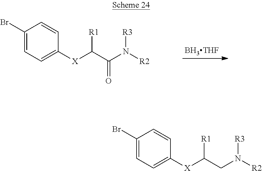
C1(Br)=CC=C([X]C(CN([R2])[R3])[R1])C=C1.C1(Br)=CC=C([X]C(C(N([R2])[R3])=O)[R1])C=C1.[BH3THF]
